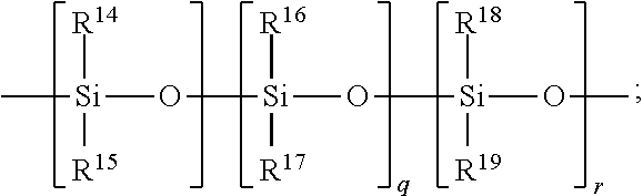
C[Si](O[Si](O[Si](OC)([R18])[R19])([R16])[R17])([R14])[R15]
